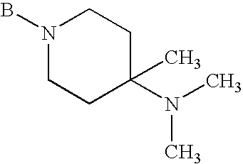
BN1CCC(N(C)C)(C)CC1
